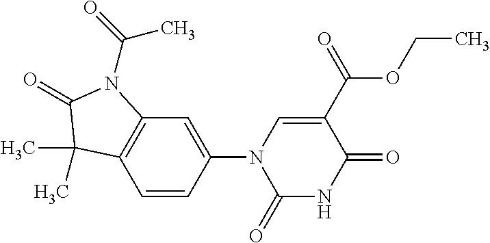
C1(N2C(=O)NC(=O)C(C(=O)OCC)=C2)=CC2=C(C=C1)C(C)(C)C(=O)N2C(=O)C
